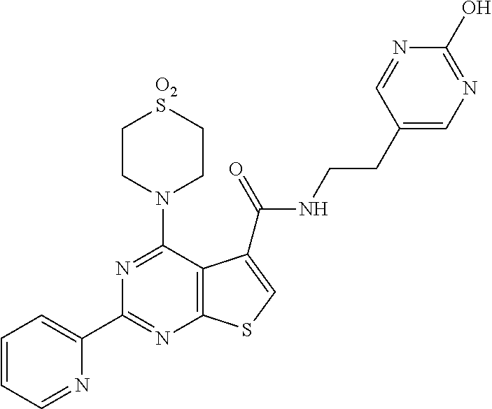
C1(C2=CC=CC=N2)=NC2=C(C(N3CC[O2S]CC3)=N1)C(C(=O)NCCC1=CN=C(O)N=C1)=CS2
